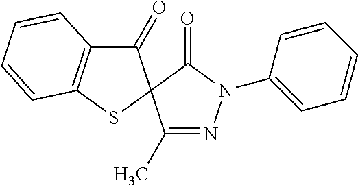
C1(=O)C2=C(SC13C(C)=NN(C1=CC=CC=C1)C3=O)C=CC=C2
